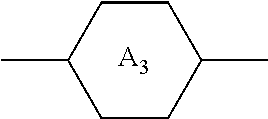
CC1CCC(C)CC1.[A3]
